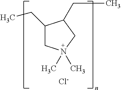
C1(CC)CN(C)(C)CC1CC.[Cl-]
